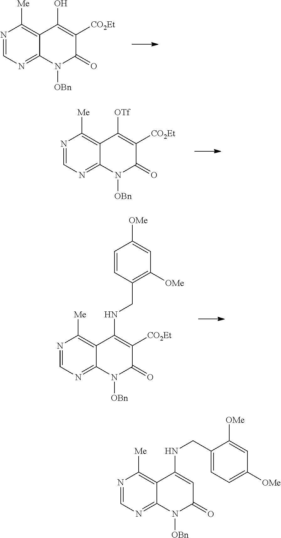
N1=CN=C2C(=C1[Me])C(O)=C([CO2Et])C(=O)N2[OBn].N1=CN=C2C(=C1[Me])C([OTf])=C([CO2Et])C(=O)N2[OBn].N1=CN=C2C(=C1[Me])C(NCC1=C([OMe])C=C([OMe])C=C1)=C([CO2Et])C(=O)N2[OBn].N1=CN=C2C(=C1[Me])C(NCC1=CC=C([OMe])C=C1[OMe])=CC(=O)N2[OBn]
